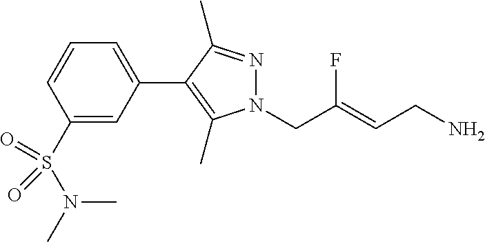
N1(CC(=CCN)F)N=C(C)C(C2=CC=CC(S(=O)(=O)N(C)C)=C2)=C1C
